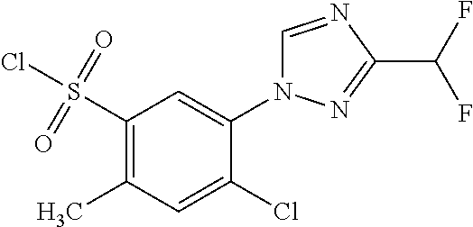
ClS(C1=C(C)C=C(Cl)C(N2C=NC(C(F)F)=N2)=C1)(=O)=O
